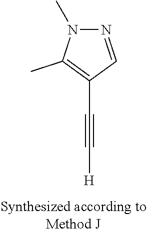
N1=CC(C#C[H])=C(C)N1C
